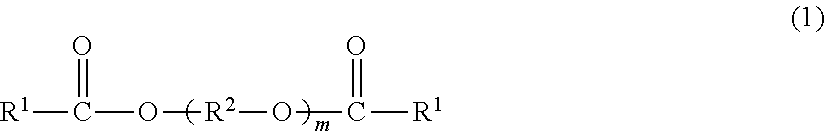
[R1]C(O[R2]OC([R1])=O)=O
